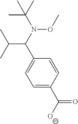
CC(N(C(C1=CC=C(C([O-])=O)C=C1)C(C)C)OC)(C)C
